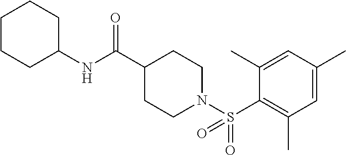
C1(NC(C2CCN(S(C3=C(C)C=C(C)C=C3C)(=O)=O)CC2)=O)CCCCC1
